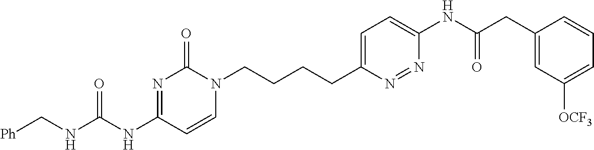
[Ph]CNC(NC1=NC(=O)N(CCCCC2=CC=C(NC(CC3=CC([OCF3])=CC=C3)=O)N=N2)C=C1)=O
